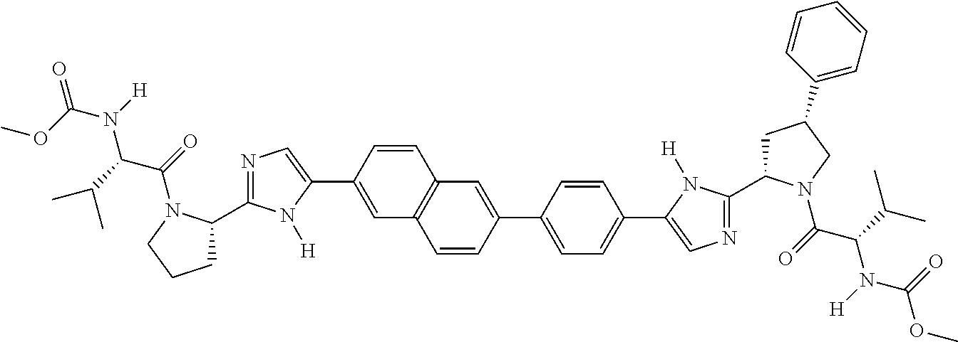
C1(C2=CN=C(C3CCCN3C(=O)C(C(C)C)N(C(OC)=O)[H])N2[H])=CC2=C(C=C1)C=C(C1=CC=C(C3=CN=C(C4CC(C5=CC=CC=C5)CN4C(=O)C(C(C)C)N(C(=O)OC)[H])N3[H])C=C1)C=C2
